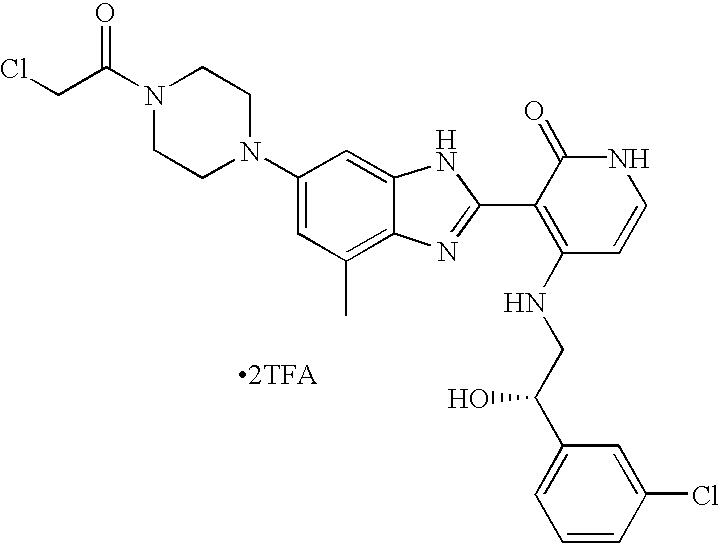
C1(N2CCN(C(=O)CCl)CC2)=CC(C)=C2C(=C1)NC(C1=C(NCC(C3=CC=CC(Cl)=C3)O)C=CNC1=O)=N2.[2TFA]
